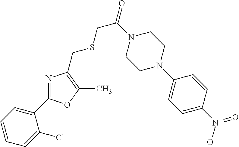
C1=CC=C(C2=NC(CSCC(=O)N3CCN(C4=CC=C([N+](=O)[O-])C=C4)CC3)=C(C)O2)C(Cl)=C1
